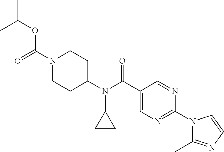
N1(C(=O)OC(C)C)CCC(N(C(C2=CN=C(N3C(C)=NC=C3)N=C2)=O)C2CC2)CC1
